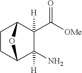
C1CC2C(N)([H])C(C(=O)[OMe])([H])C1O2
